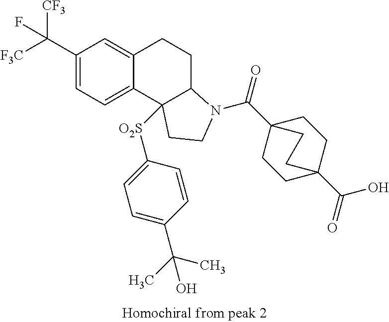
C1(C([F3C])([CF3])F)=CC=C2C(=C1)CCC1C2([O2S]C2=CC=C(C(C)(C)O)C=C2)CCN1C(C12CCC(C(=O)O)(CC1)CC2)=O
